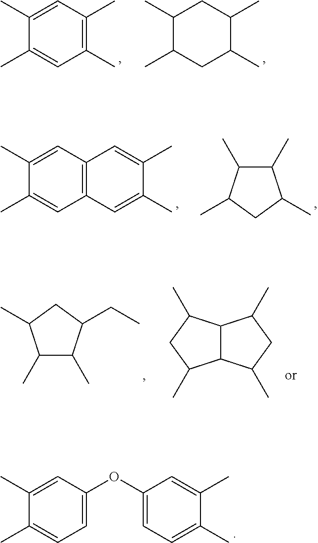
C1(C)=CC(C)=C(C)C=C1C.C1(C)C(C)CC(C)C(C)C1.C12=C(C=C(C)C(C)=C1)C=C(C)C(C)=C2.C1(C)C(C)C(C)CC1C.C1(C)C(C)C(CC)CC1C.C12C(C(C)CC1C)C(C)CC2C.C1(C)=CC(OC2=CC=C(C)C(C)=C2)=CC=C1C
